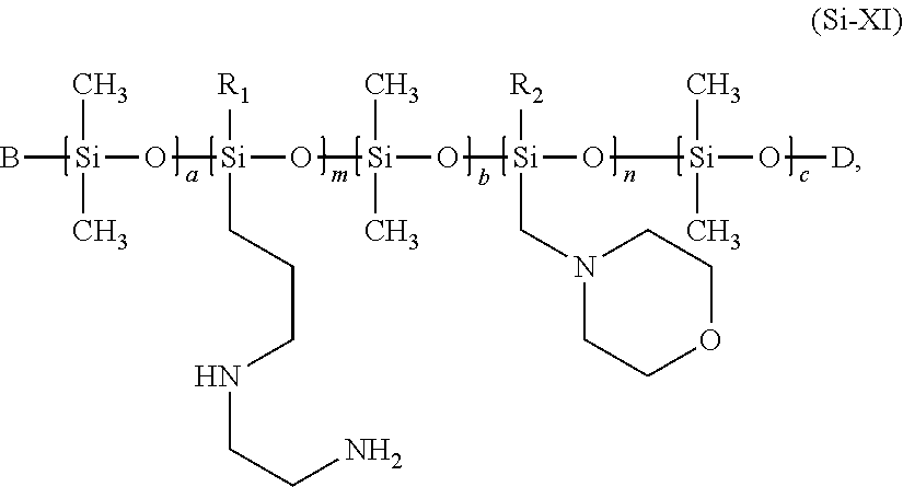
B[Si](O[Si](O[Si](O[Si](O[Si](O[D])(C)C)(CN1CCOCC1)[R2])(C)C)([R1])CCCNCCN)(C)C
